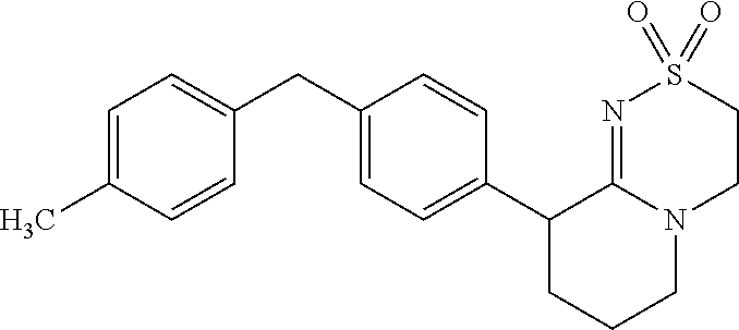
C1(CC2=CC=C(C)C=C2)=CC=C(C2CCCN3C2=NS(=O)(=O)CC3)C=C1
